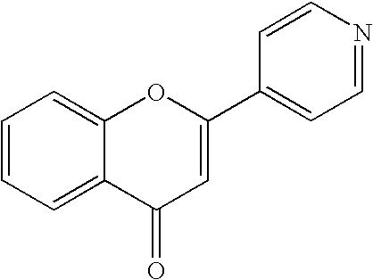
C1=CC=C2C(=C1)OC(C1=CC=NC=C1)=CC2=O
